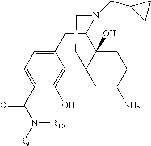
C12=CC=C(C(N([R10])[R9])=O)C(O)=C1C13C(O)(C(C2)N(CC2CC2)CC1)CCC(N)C3
